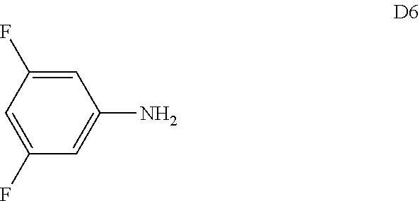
C1=C(F)C=C(F)C=C1N
